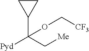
C1CC1C([Pyd])(C[Me])OC[CF3]
